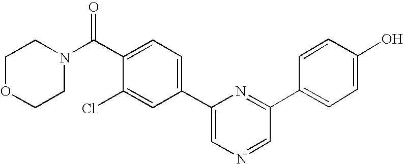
C1=C(C2=CC=C(C(N3CCOCC3)=O)C(Cl)=C2)N=C(C2=CC=C(O)C=C2)C=N1
